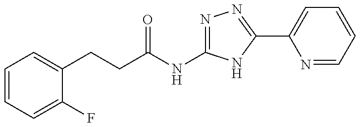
C1(CCC(NC2=NN=C(C3=CC=CC=N3)N2)=O)=CC=CC=C1F
